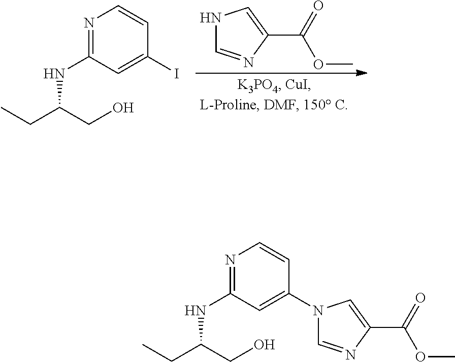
N1=C(NC(CO)CC)C=C(N2C=NC(C(=O)OC)=C2)C=C1.N1=C(NC(CO)CC)C=C(I)C=C1.N1C=NC(C(=O)OC)=C1
